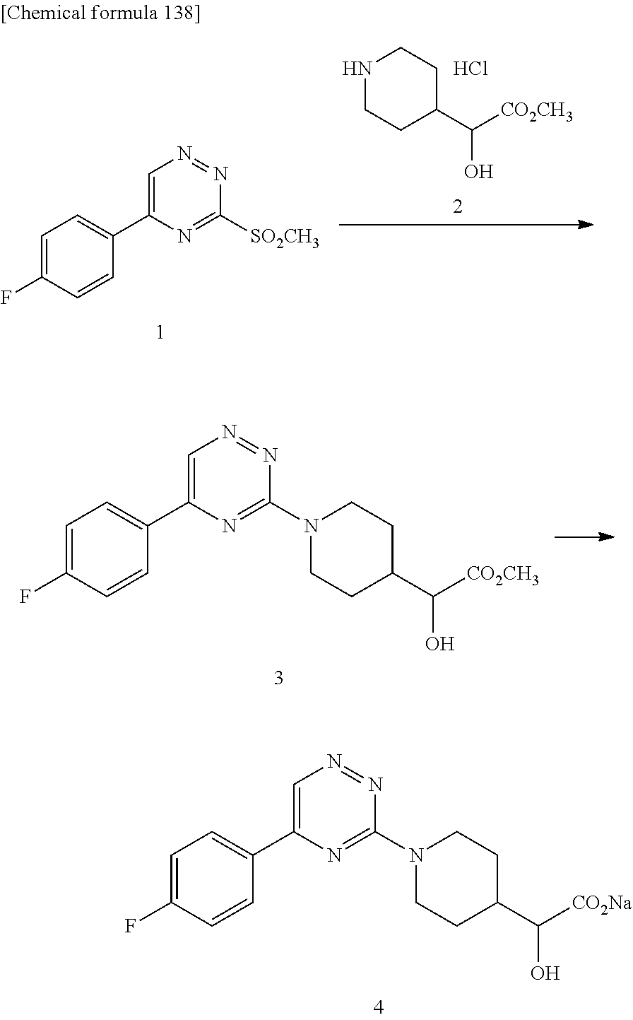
C1=C(C2=CC=C(F)C=C2)N=C(N2CCC(C([CO2CH3])O)CC2)N=N1.C1=C(C2=CC=C(F)C=C2)N=C(N2CCC(C([CO2Na])O)CC2)N=N1.C1=C(C2=CC=C(F)C=C2)N=C([SO2CH3])N=N1.N1CCC(C([CO2CH3])O)CC1.Cl
